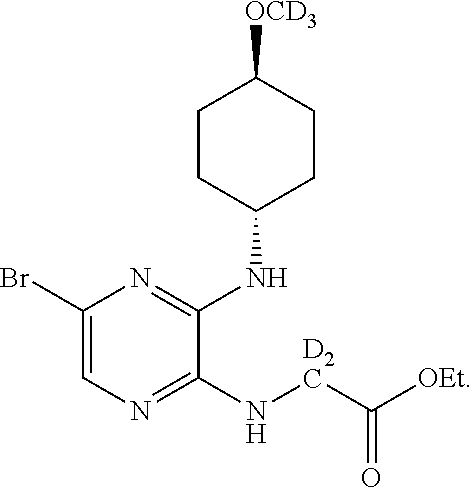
C1CC(NC2=NC(Br)=CN=C2N[D2C]C([OEt])=O)CCC1[OCD3]
